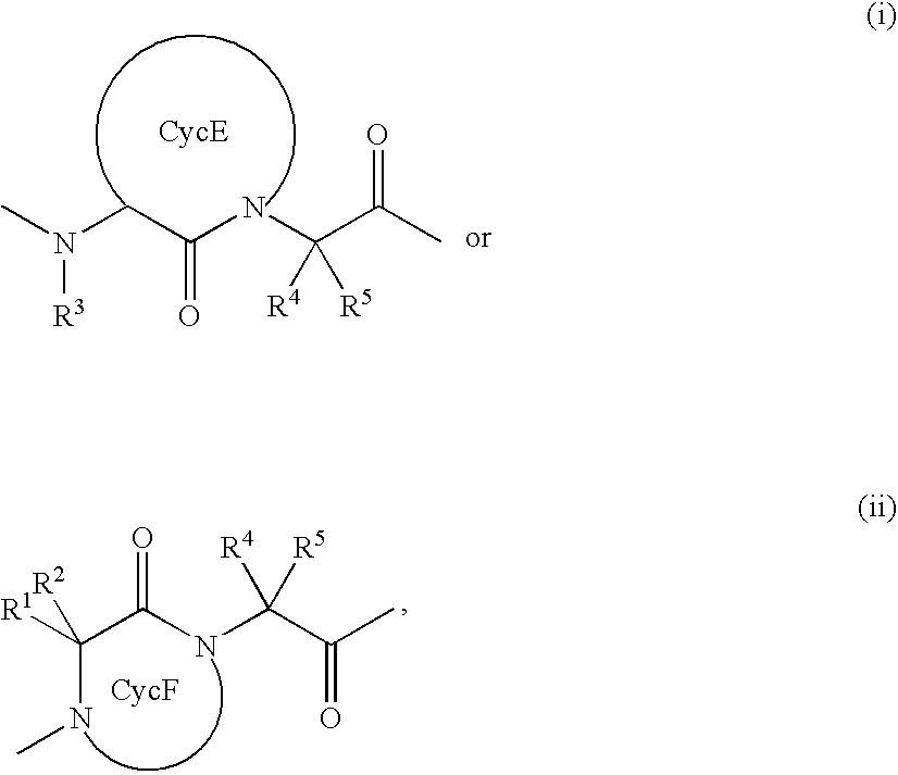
CN(CC(NC(C(C)=O)([R4])[R5])=O)[R3].N(C(C(NC(C(C)=O)([R4])[R5])=O)([R1])[R2])C
